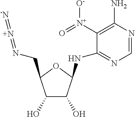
C1=NC(N)=C([N+](=O)[O-])C(NC2C(O)C(O)C(CN=[N+]=[-N])O2)=N1
